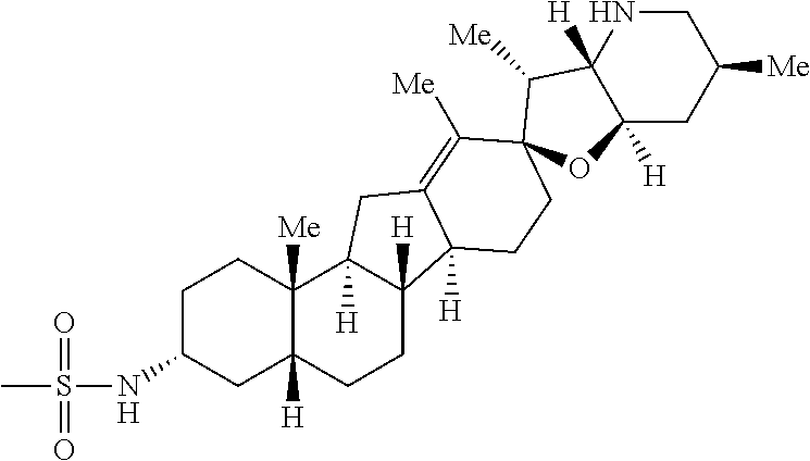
C1C(NS(C)(=O)=O)CC2([H])C([Me])(C1)C1([H])C([H])(CC2)C2([H])C(=C([Me])C3(C([Me])C4([H])C([H])(CC([Me])CN4)O3)CC2)C1
